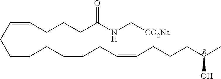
C(=CCCCC(NC[CO2Na])=O)CCCCCCCC=CCCCC(C)O.[R]
